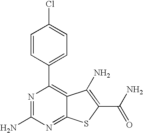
C1=CC(C2=C3C(=NC(N)=N2)SC(C(N)=O)=C3N)=CC=C1Cl
